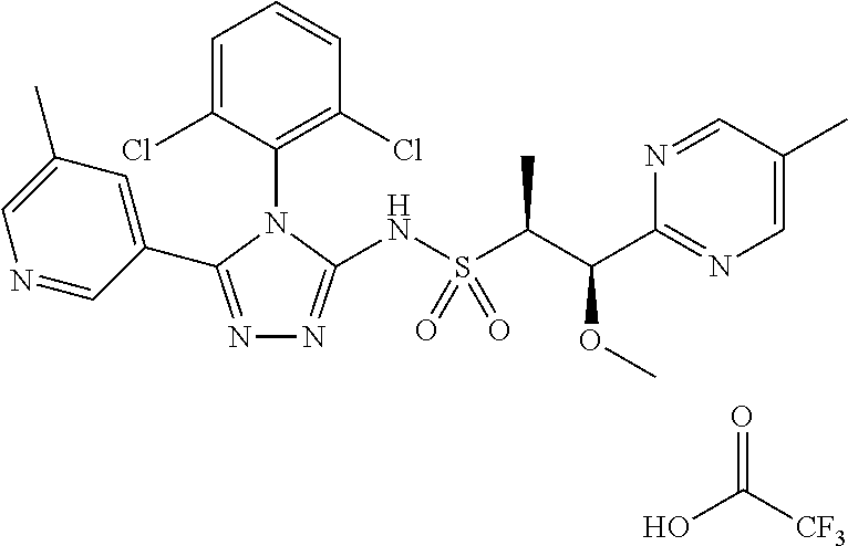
N1=C(C2=CC(C)=CN=C2)N(C2=C(Cl)C=CC=C2Cl)C(NS(C(C(C2=NC=C(C)C=N2)OC)C)(=O)=O)=N1.O=C([CF3])O
